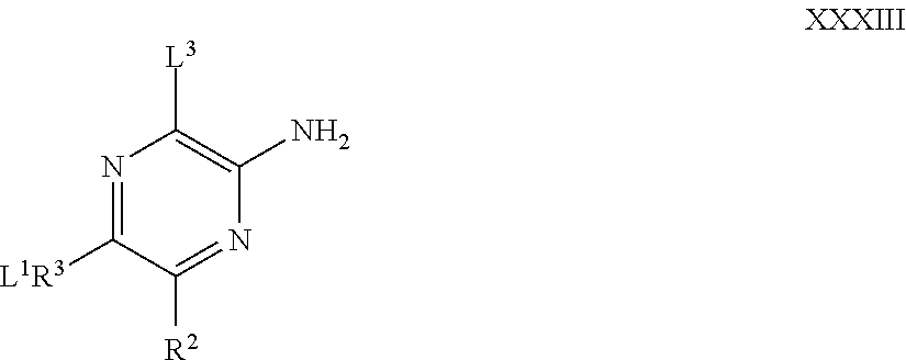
N1=C([L1R3])C([R2])=NC(N)=C1[L3]
